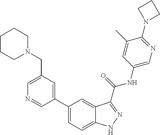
C1(CN2CCCCC2)=CN=CC(C2=CC=C3C(=C2)C(C(NC2=CN=C(N4CCC4)C(C)=C2)=O)=NN3)=C1
